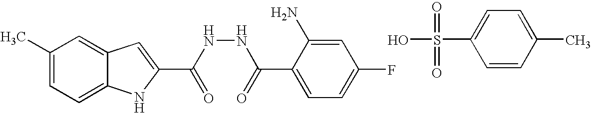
C1(C)=CC=C2C(=C1)C=C(C(NNC(C1=CC=C(F)C=C1N)=O)=O)N2.C1(S(O)(=O)=O)=CC=C(C)C=C1
